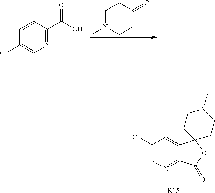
C1=C(Cl)C=C2C(=N1)C(=O)OC21CCN(C)CC1.[R15].CN1CCC(=O)CC1.OC(C1=NC=C(Cl)C=C1)=O
